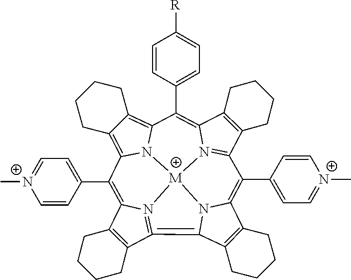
C12=C(C3=N4C1=C(C1=CC=[N+](C)C=C1)C1=C5C(=C6N1[M]41N4=C(C7=C(C4=C6C4=CC=C([R])C=C4)CCCC7)C(C4=CC=[N+](C)C=C4)=C4C6=C(C=3N41)CCCC6)CCCC5)CCCC2
